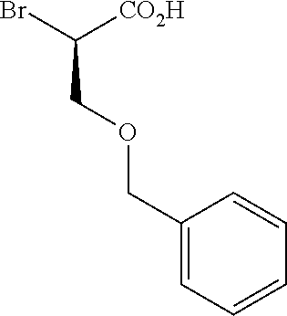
C(COCC1=CC=CC=C1)(Br)[CO2H]
